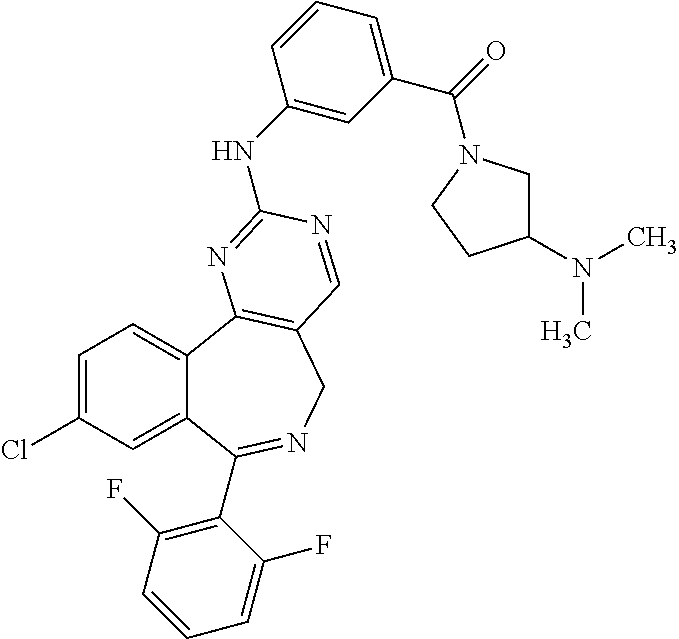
C1=C(Cl)C=C2C(=C1)C1=C(CN=C2C2=C(F)C=CC=C2F)C=NC(NC2=CC(C(=O)N3CC(N(C)C)CC3)=CC=C2)=N1
